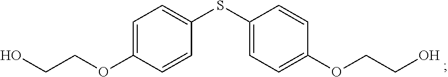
OCCOC1=CC=C(SC2=CC=C(OCCO)C=C2)C=C1
